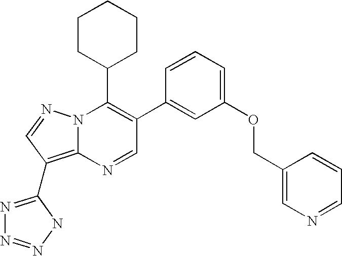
N1=CC(C2=CC(OCC3=CN=CC=C3)=CC=C2)=C(C2CCCCC2)N2C1=C(C1=NN=NN1)C=N2
